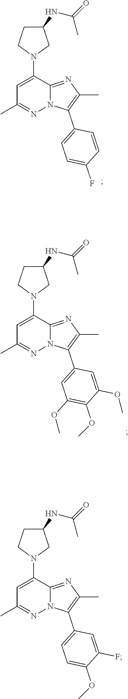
C1=C(N2CC(NC(=O)C)CC2)C2=NC(C)=C(C3=CC=C(F)C=C3)N2N=C1C.C1=C(N2CC(NC(=O)C)CC2)C2=NC(C)=C(C3=CC=C(OC)C(F)=C3)N2N=C1C.C1=C(N2CC(NC(=O)C)CC2)C2=NC(C)=C(C3=CC(OC)=C(OC)C(OC)=C3)N2N=C1C
